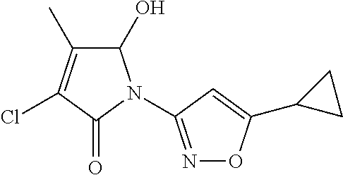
C1(O)C(C)=C(Cl)C(=O)N1C1=NOC(C2CC2)=C1
